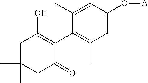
C1C(C)(C)CC(=O)C(C2=C(C)C=C(O[A])C=C2C)=C1O
